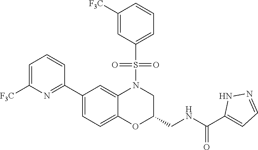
C1=C([F3C])N=C(C2=CC=C3C(=C2)N(S(C2=CC=CC([F3C])=C2)(=O)=O)CC(CNC(=O)C2=CC=NN2)O3)C=C1
